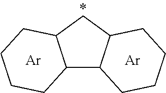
C12C3C(CC1CCCC2)CCCC3.[Ar].[Ar]
